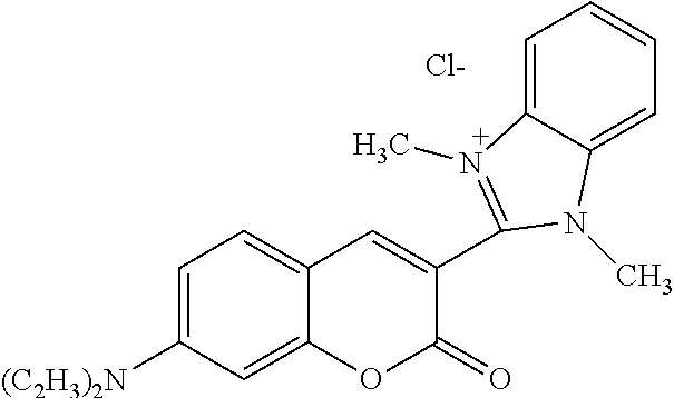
C1=C([(C2H3)2N])C=C2C(=C1)C=C(C1=N(C)C3=CC=CC=C3N1C)C(=O)O2.[Cl-]
